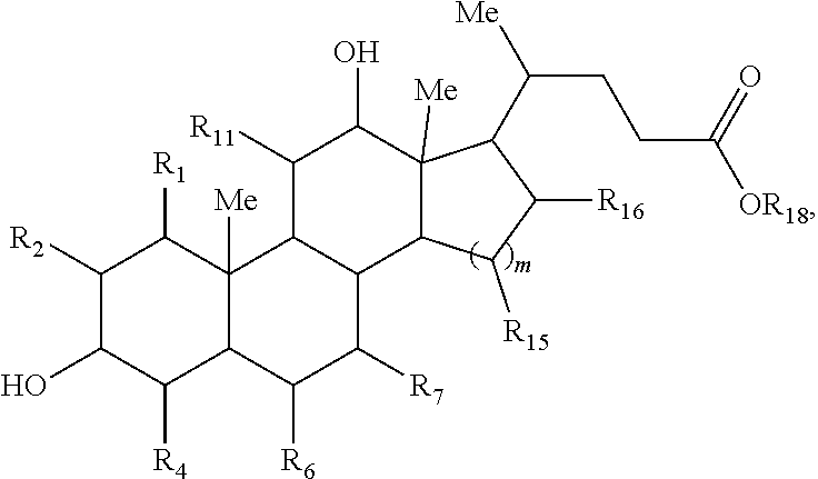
C1([R4])C2C([R6])C([R7])C3C(C2([Me])C([R1])C([R2])C1O)C([R11])C(O)C1([Me])C3C([R15])C([R16])C1C(CCC([OR18])=O)[Me]
